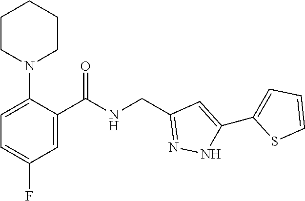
C1=C(F)C=C(C(=O)NCC2=NNC(C3=CC=CS3)=C2)C(N2CCCCC2)=C1
